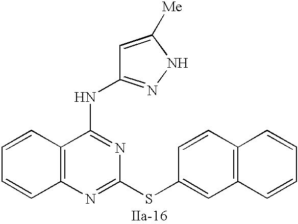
C12=C(N=C(SC3=CC4=C(C=C3)C=CC=C4)N=C1NC1=NNC([Me])=C1)C=CC=C2
